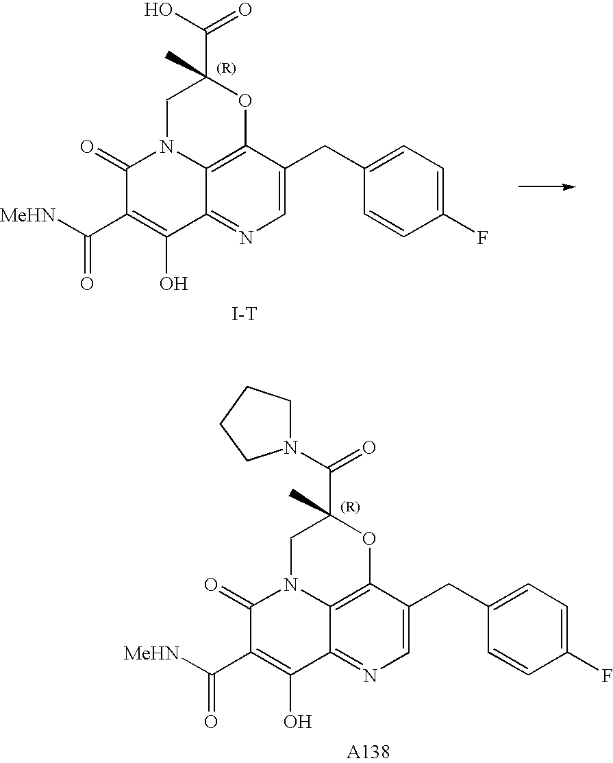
C1=C(CC2=CC=C(F)C=C2)C2=C3C(=N1)C(O)=C(C([MeHN])=O)C(=O)N3CC(C(O)=O)(C)O2.[I-T].C1=C(CC2=CC=C(F)C=C2)C2=C3C(=N1)C(O)=C(C([MeHN])=O)C(=O)N3CC(C(N1CCCC1)=O)(C)O2.[A138]
